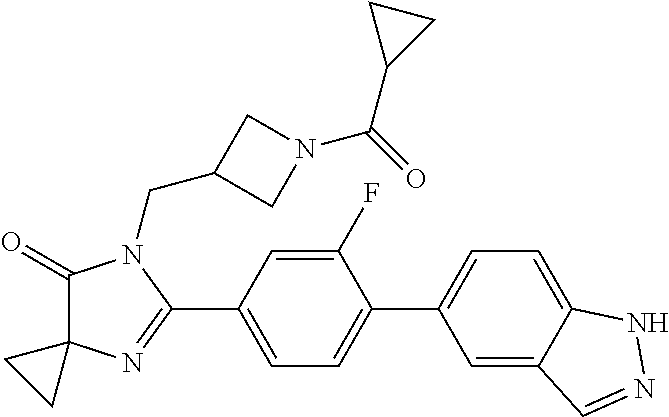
C1(=O)C2(N=C(C3=CC=C(C4=CC=C5C(=C4)C=NN5)C(F)=C3)N1CC1CN(C(=O)C3CC3)C1)CC2
